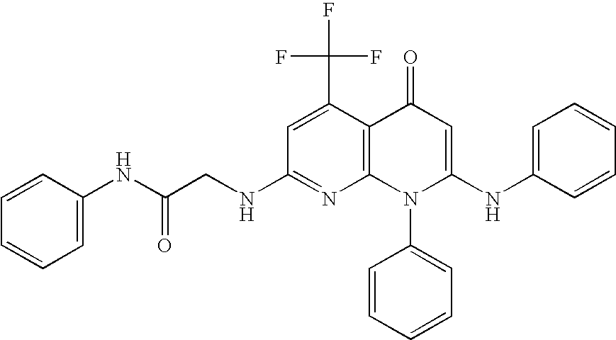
C1(NCC(NC2=CC=CC=C2)=O)=NC2=C(C(C(F)(F)F)=C1)C(=O)C=C(NC1=CC=CC=C1)N2C1=CC=CC=C1
